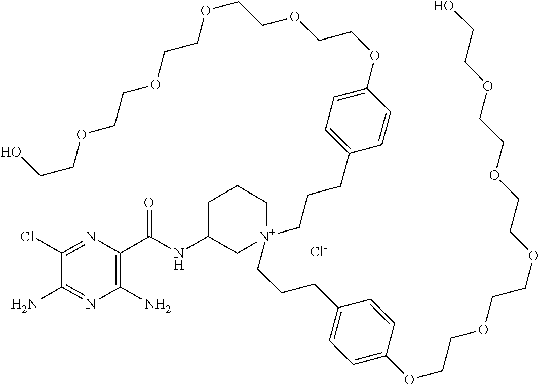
C1(Cl)=NC(C(NC2C[N+](CCCC3=CC=C(OCCOCCOCCOCCOCCO)C=C3)(CCCC3=CC=C(OCCOCCOCCOCCOCCO)C=C3)CCC2)=O)=C(N)N=C1N.[Cl-]
